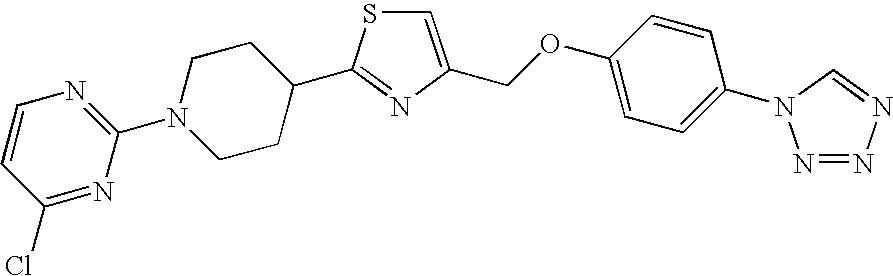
C1=C(COC2=CC=C(N3N=NN=C3)C=C2)N=C(C2CCN(C3=NC=CC(Cl)=N3)CC2)S1
